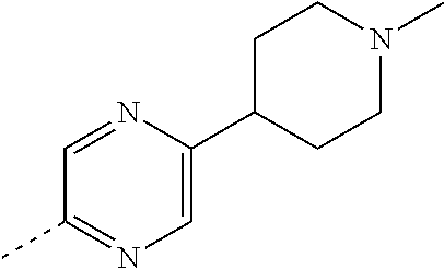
C1=NC(C2CCN(C)CC2)=CN=C1C
